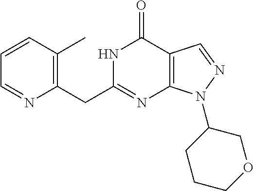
N1C(CC2=C(C)C=CC=N2)=NC2=C(C1=O)C=NN2C1CCCOC1
